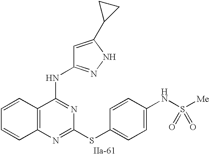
C12=C(N=C(SC3=CC=C(NS([Me])(=O)=O)C=C3)N=C1NC1=NNC(C3CC3)=C1)C=CC=C2
